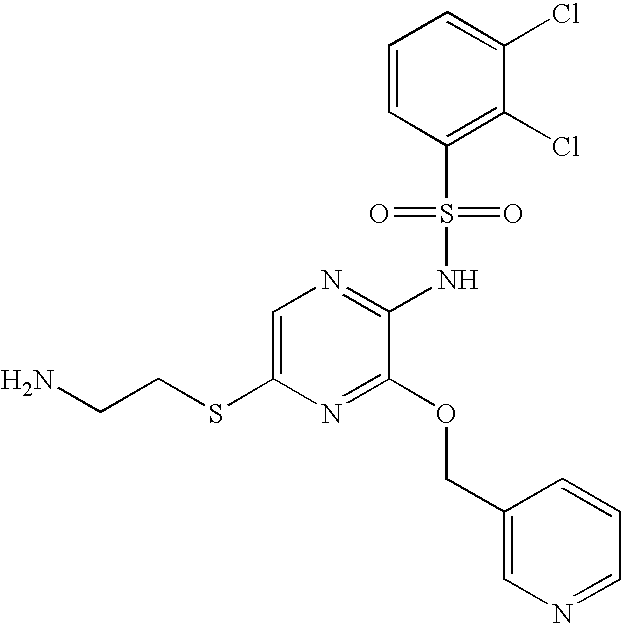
C1=C(SCCN)N=C(OCC2=CN=CC=C2)C(NS(C2=C(Cl)C(Cl)=CC=C2)(=O)=O)=N1
